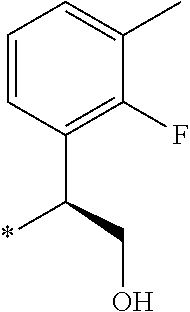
C1=CC(C(CO)*)=C(F)C(C)=C1
